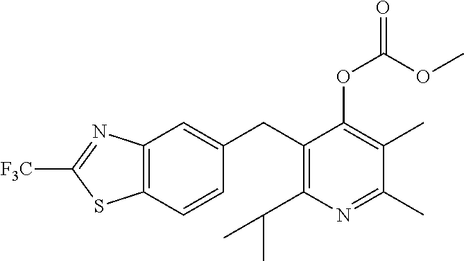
C1(CC2=C(C(C)C)N=C(C)C(C)=C2OC(OC)=O)=CC2=C(C=C1)SC([F3C])=N2
